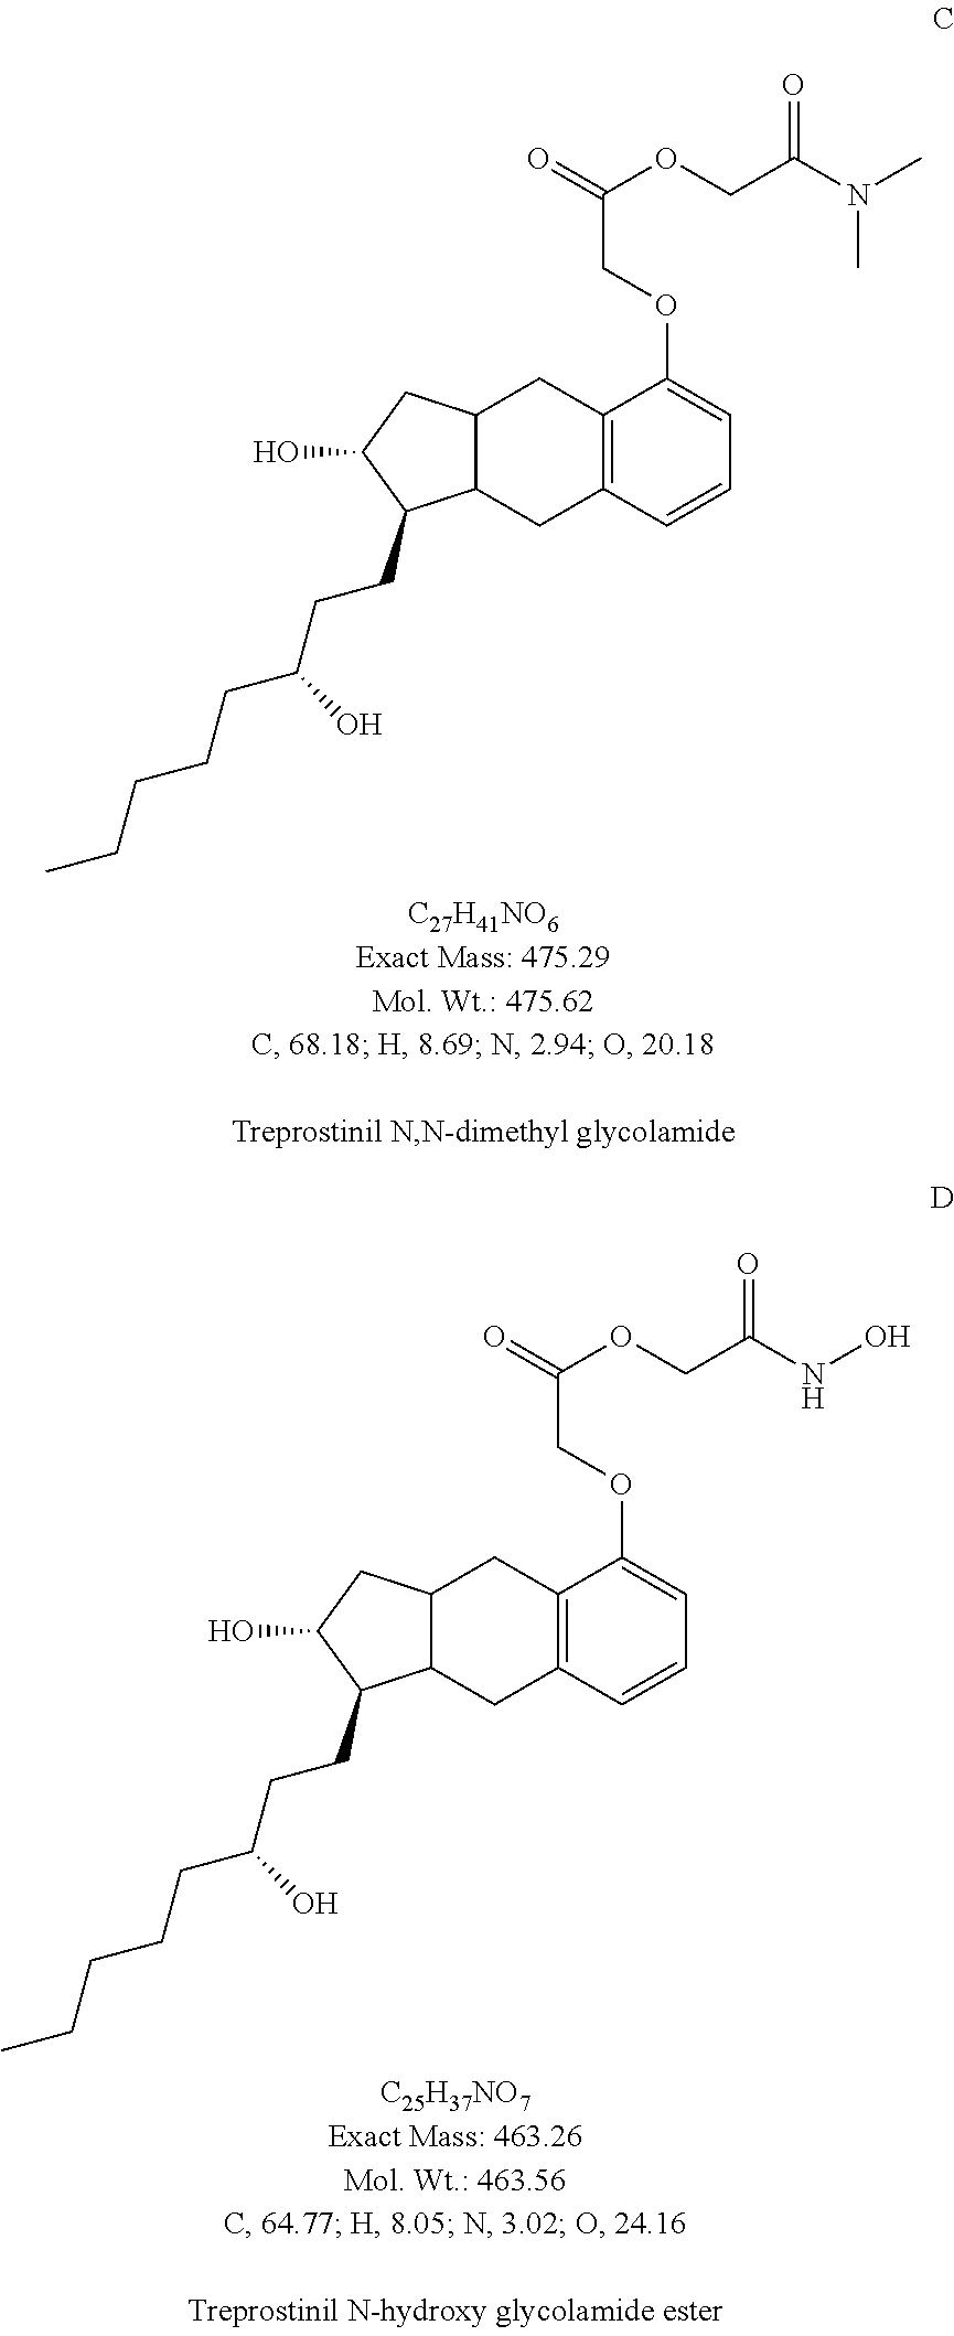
C12=C(C=CC=C1OCC(=O)OCC(N(C)C)=O)CC1C(C2)CC(O)C1CCC(CCCCC)O.C12=C(C=CC=C1OCC(=O)OCC(NO)=O)CC1C(C2)CC(O)C1CCC(CCCCC)O
